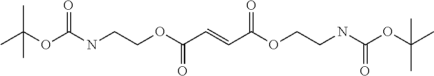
CC(OC(NCCOC(C=CC(OCCNC(OC(C)(C)C)=O)=O)=O)=O)(C)C
